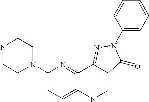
N1CCN(C2=CC=C3C(=N2)C2=NN(C4=CC=CC=C4)C(=O)C2=CN3)CC1
